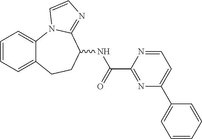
C1=CC=C2C(=C1)N1C(=NC=C1)C(NC(=O)C1=NC(C3=CC=CC=C3)=CC=N1)CC2
